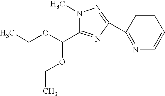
C1=CC(C2=NN(C)C(C(OCC)OCC)=N2)=NC=C1
